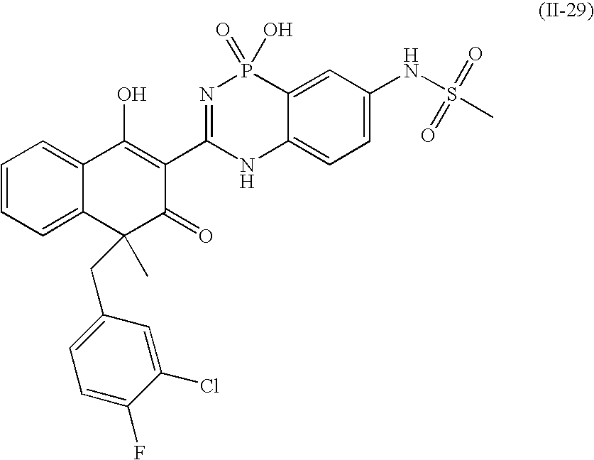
C1=CC=C2C(=C1)C(O)=C(C1=NP(=O)(O)C3=CC(NS(C)(=O)=O)=CC=C3N1)C(=O)C2(C)CC1=CC=C(F)C(Cl)=C1
